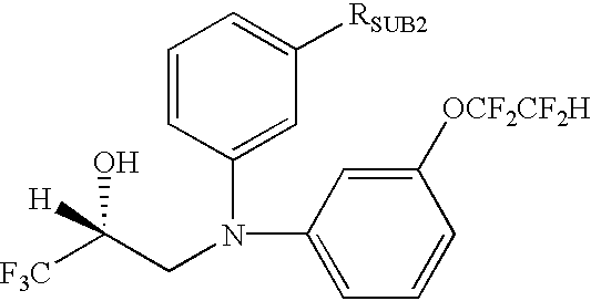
C1=CC(N(CC([F3C])(O)[H])C2=CC=CC([OCF2CF2H])=C2)=CC([RSUB2])=C1
